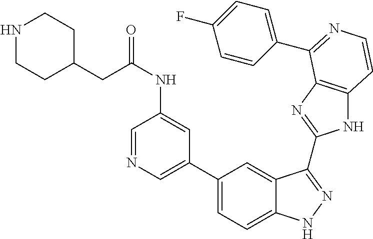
C1(C2=CN=CC(NC(CC3CCNCC3)=O)=C2)=CC=C2C(=C1)C(C1=NC3=C(N1)C=CN=C3C1=CC=C(F)C=C1)=NN2
